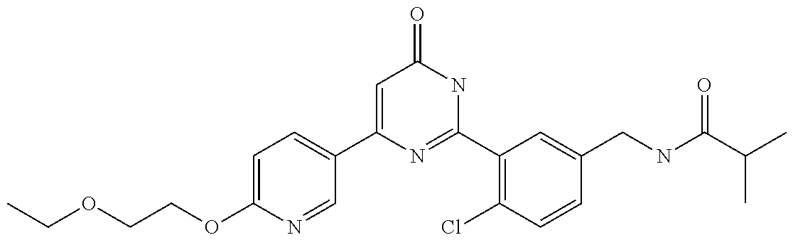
C(OC1=CC=C(C2=CC(=O)NC(C3=C(Cl)C=CC(CNC(C(C)C)=O)=C3)=N2)C=N1)COCC
